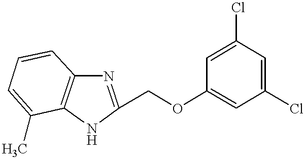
N1=C(COC2=CC(Cl)=CC(Cl)=C2)NC2=C1C=CC=C2C
